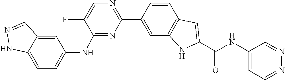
C1=CC2=C(C=C1C1=NC=C(F)C(NC3=CC=C4NN=CC4=C3)=N1)NC(C(=O)NC1=CC=NN=C1)=C2
